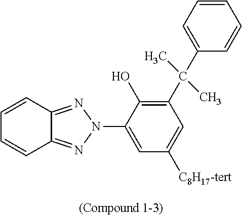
C1=C(N2N=C3C(=N2)C=CC=C3)C(O)=C(C(C2=CC=CC=C2)(C)C)C=C1[C8H17-tert]
